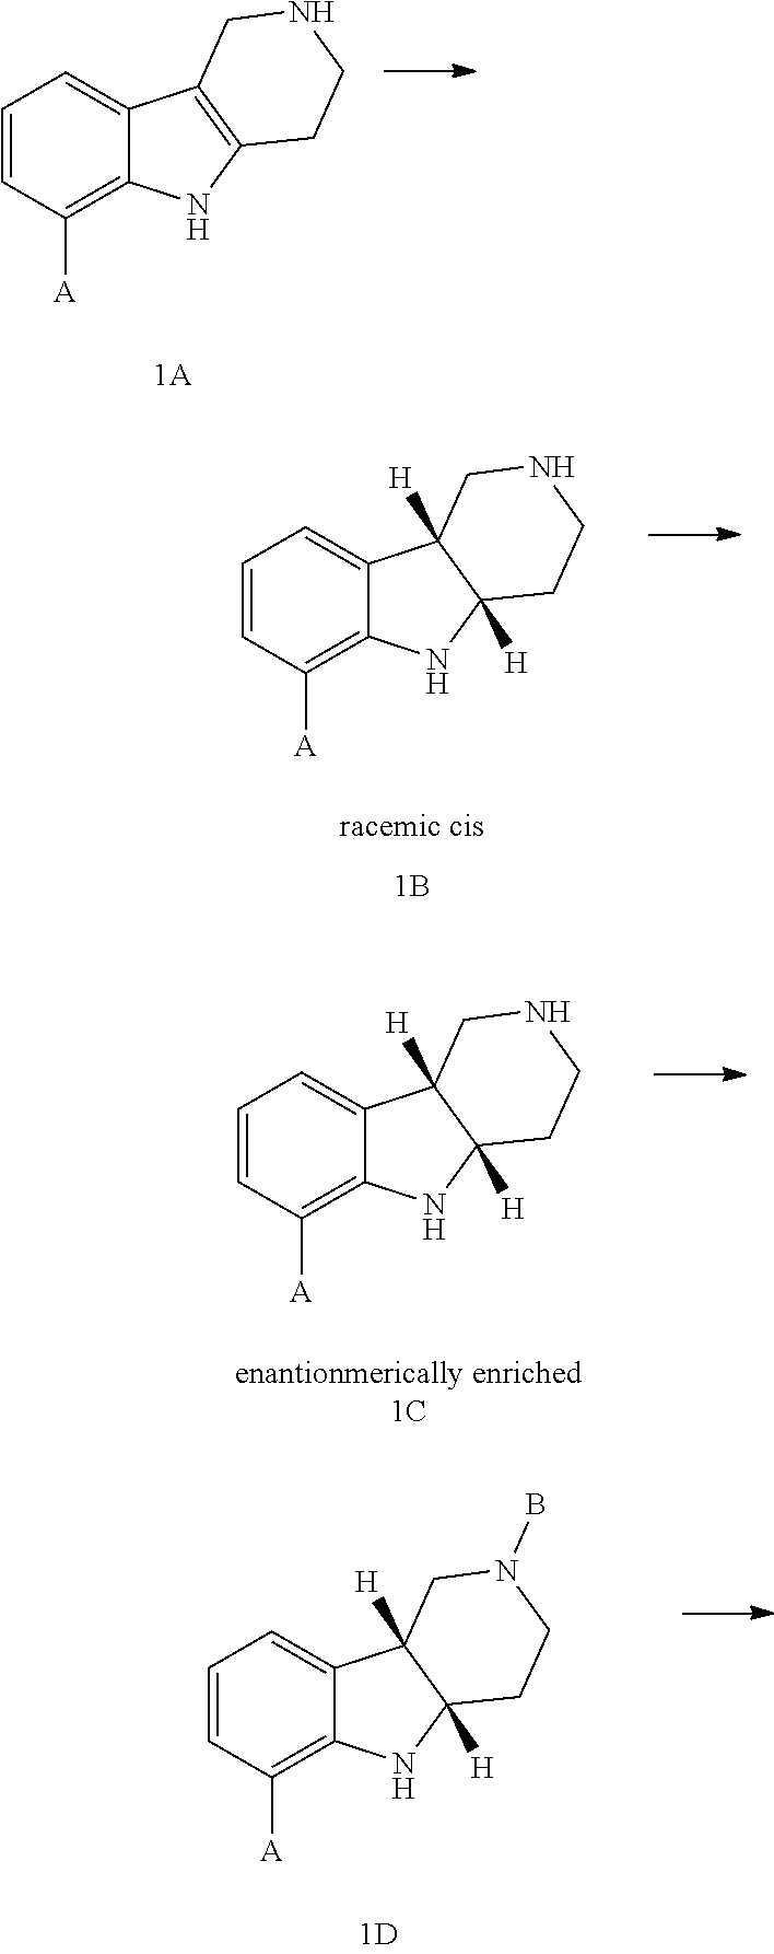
C1=CC([A])=C2C(=C1)C1=C(N2)CCNC1.C1=CC([A])=C2C(=C1)C1([H])C([H])(N2)CCNC1.C1=CC([A])=C2C(=C1)C1([H])C([H])(N2)CCNC1.C1=CC([A])=C2C(=C1)C1([H])C([H])(N2)CCN(B)C1
